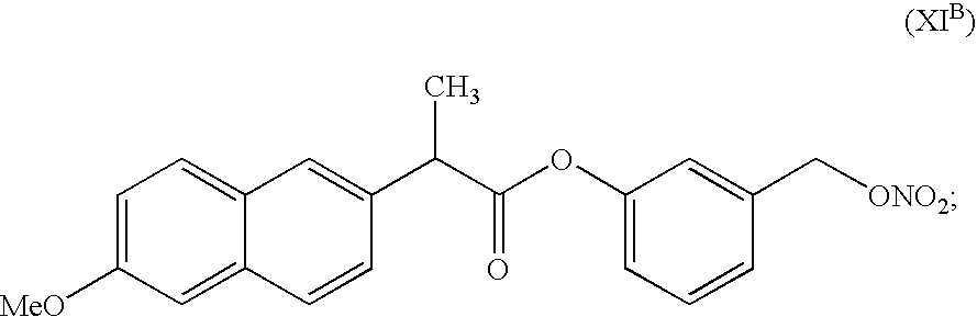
C1=C([MeO])C=C2C(=C1)C=C(C(C(OC1=CC=CC(C[ONO2])=C1)=O)C)C=C2
